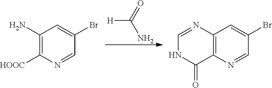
[H]C(=O)N.C1(N)=C([HOOC])N=CC(Br)=C1.C12=C(N=CC(Br)=C1)C(=O)NC=N2
